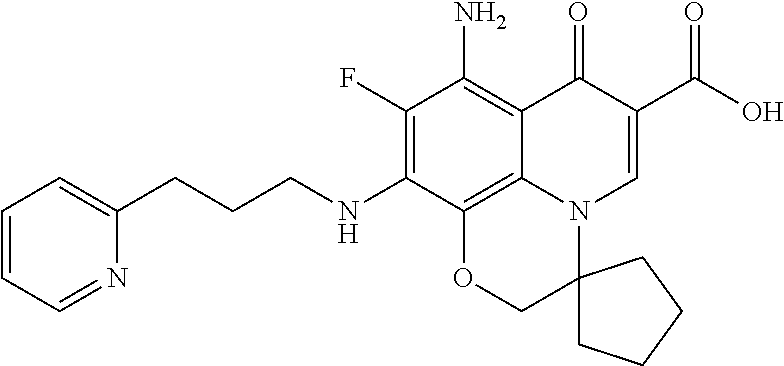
C1(F)=C(NCCCC2=CC=CC=N2)C2=C3C(=C1N)C(=O)C(C(O)=O)=CN3C1(CO2)CCCC1
